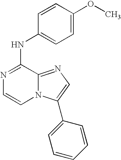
N1=C(NC2=CC=C(OC)C=C2)C2=NC=C(C3=CC=CC=C3)N2C=C1
